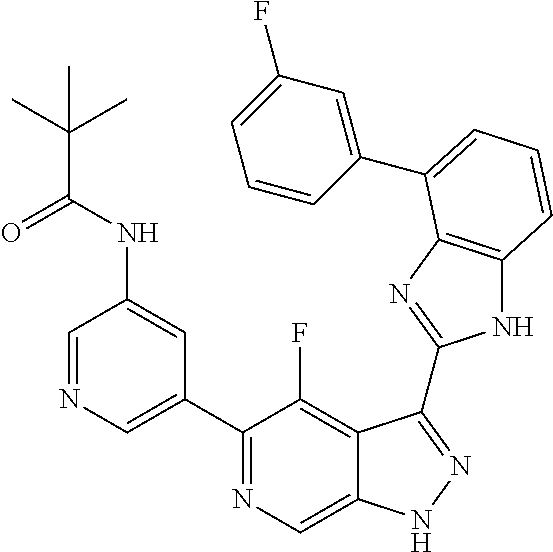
C1=NC=C(C2=NC=C3C(=C2F)C(C2=NC4=C(N2)C=CC=C4C2=CC(F)=CC=C2)=NN3)C=C1NC(C(C)(C)C)=O
